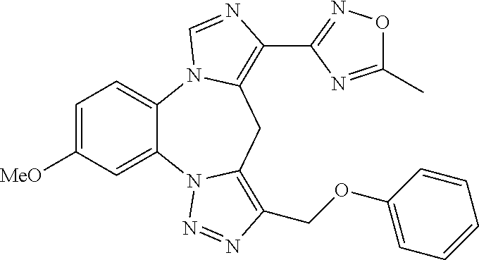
C12=CC=C([MeO])C=C1N1C(=C(COC3=CC=CC=C3)N=N1)CC1=C(C3=NOC(C)=N3)N=CN21
